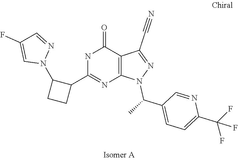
C1=C(C(F)(F)F)N=CC(C(C)N2N=C(C#N)C3=C2N=C(C2CCC2N2N=CC(F)=C2)NC3=O)=C1
